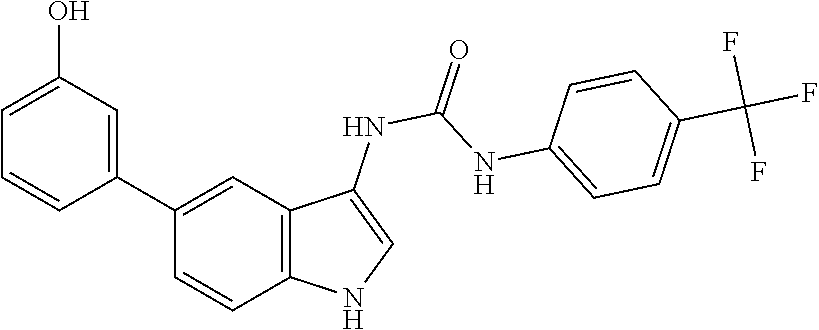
O=C(NC1=CNC2=C1C=C(C1=CC(O)=CC=C1)C=C2)NC1=CC=C(C(F)(F)F)C=C1
